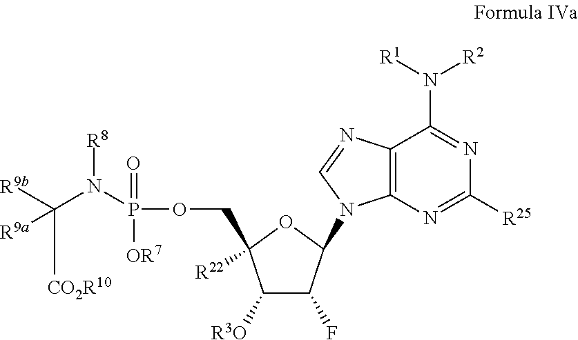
C12=C(N=C([R25])N=C1N([R1])[R2])N(C1C(F)C([R3O])C(COP(=O)([OR7])N(C([R9b])([CO2R10])[R9a])[R8])([R22])O1)C=N2
